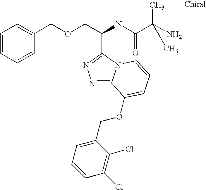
C(COCC1=CC=CC=C1)(NC(C(N)(C)C)=O)C1=NN=C2N1C=CC=C2OCC1=CC=CC(Cl)=C1Cl
